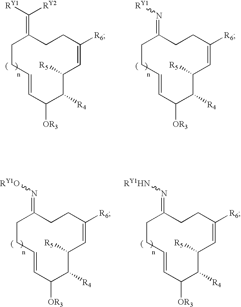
C1CC=CC([OR3])C([R4])C([R5])C=C([R6])CCC1=C([RY1])[RY2].C1CC=CC([OR3])C([R4])C([R5])C=C([R6])CCC1=N[RY1].C1CC=CC([OR3])C([R4])C([R5])C=C([R6])CCC1=N[RY1O].C1CC=CC([OR3])C([R4])C([R5])C=C([R6])CCC1=N[RY1HN]
